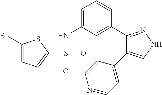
C1(S(=O)(=O)NC2=CC=CC(C3=NNC=C3C3=CC=NC=C3)=C2)=CC=C(Br)S1
